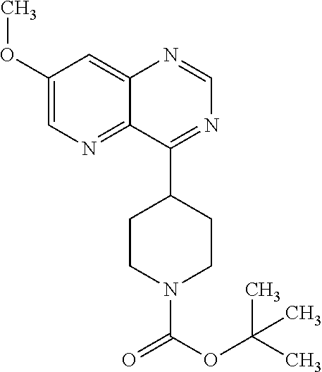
C1(OC)=CN=C2C(=C1)N=CN=C2C1CCN(C(OC(C)(C)C)=O)CC1
